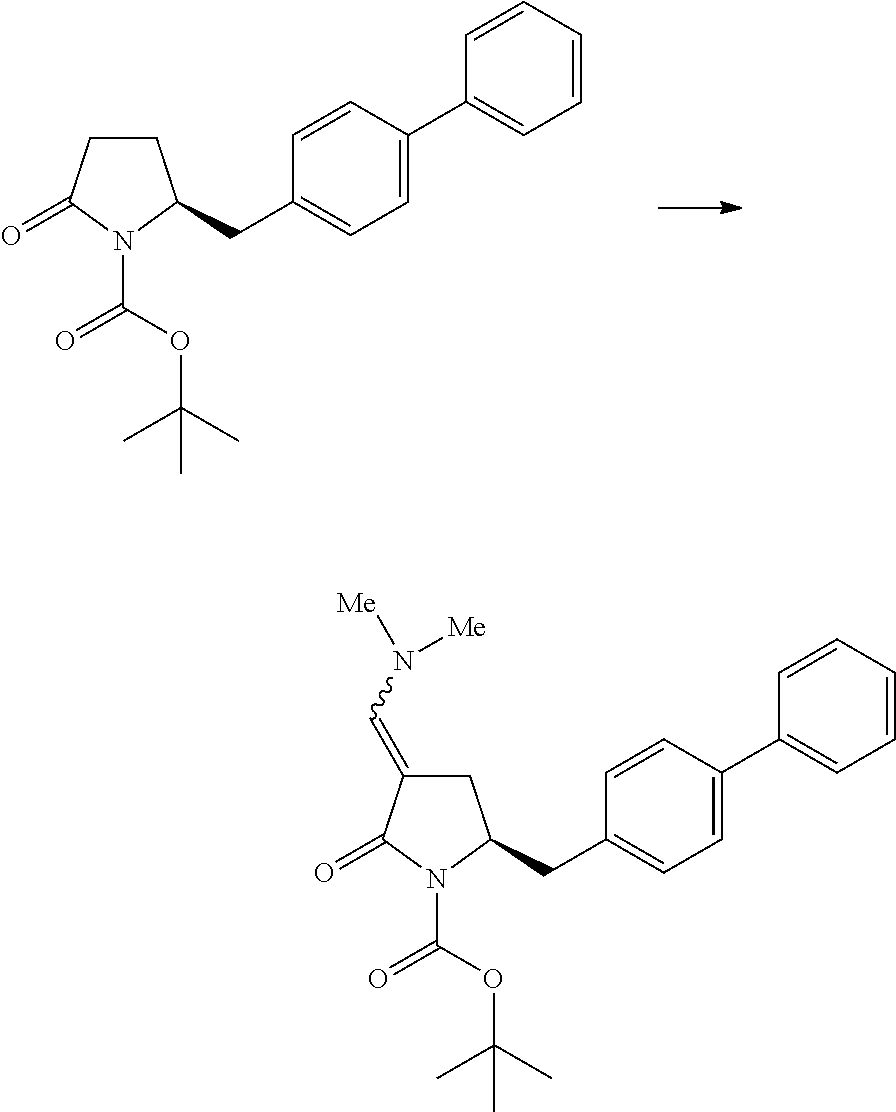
C1=CC=CC(C2=CC=C(CC3N(C(OC(C)(C)C)=O)C(=O)CC3)C=C2)=C1.C1=CC=CC(C2=CC=C(CC3N(C(OC(C)(C)C)=O)C(=O)C(=CN([Me])[Me])C3)C=C2)=C1
